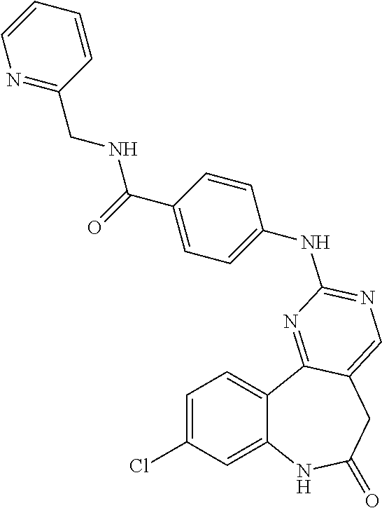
C1=C(Cl)C=C2C(=C1)C1=NC(NC3=CC=C(C(=O)NCC4=NC=CC=C4)C=C3)=NC=C1CC(=O)N2
